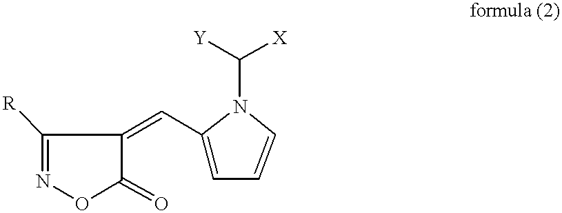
C1(=O)C(=CC2=CC=CN2C([Y])[X])C([R])=NO1
